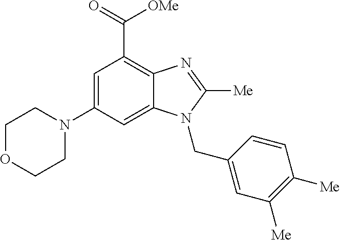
C1OCCN(C2=CC(C([OMe])=O)=C3C(=C2)N(CC2=CC([Me])=C([Me])C=C2)C([Me])=N3)C1
